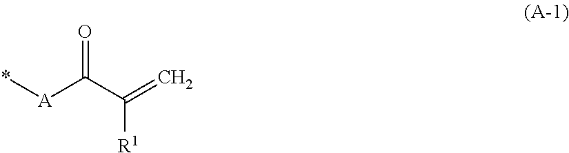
*[A]C(C(=C)[R1])=O
